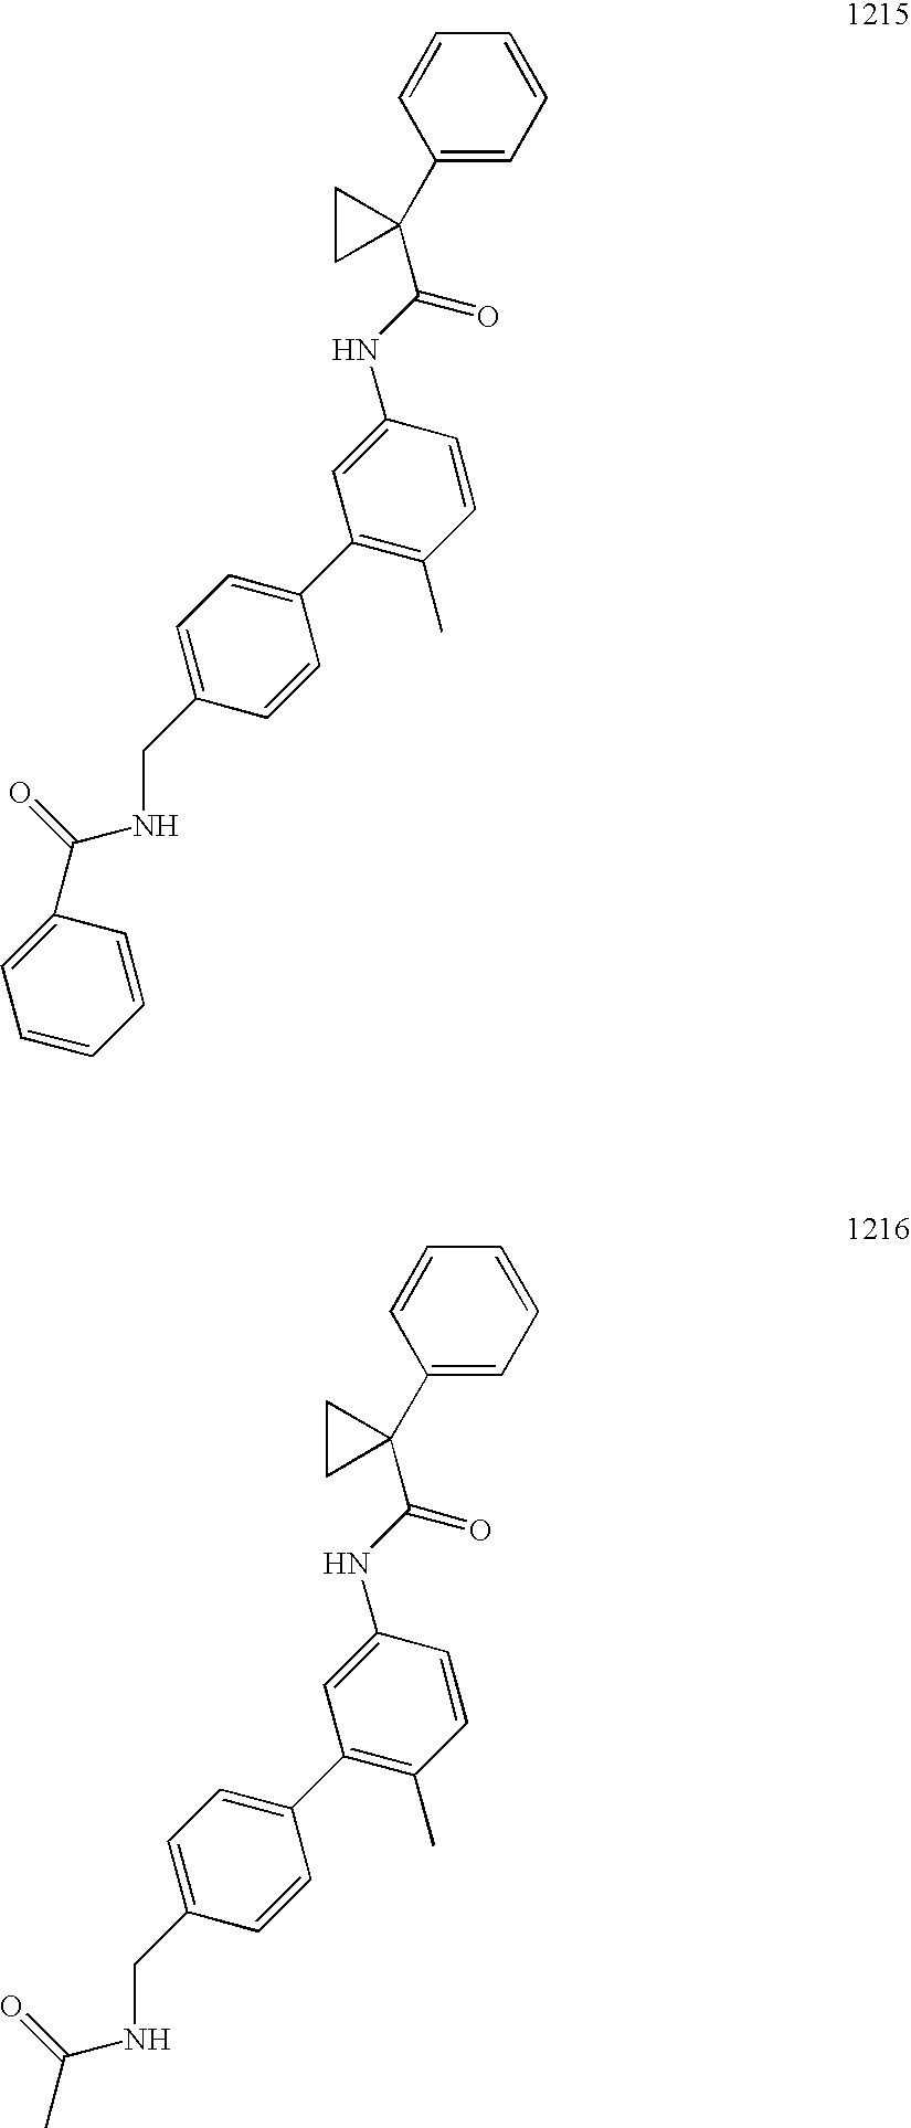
C1(C2=CC=C(CNC(C3=CC=CC=C3)=O)C=C2)=C(C)C=CC(NC(=O)C2(C3=CC=CC=C3)CC2)=C1.C1(C2=CC=C(CNC(C)=O)C=C2)=C(C)C=CC(NC(=O)C2(C3=CC=CC=C3)CC2)=C1
